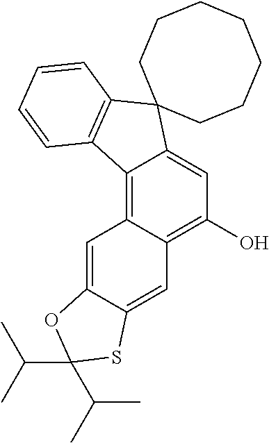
C1(O)=C2C(=C3C(=C1)C1(C4=C3C=CC=C4)CCCCCCC1)C=C1C(=C2)SC(C(C)C)(C(C)C)O1
